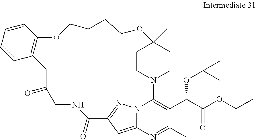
C1(=O)C2=NN3C(=C2)N=C(C)C(C(C(OCC)=O)OC(C)(C)C)=C3N2CCC(C)(CC2)OCCCCOC2=C(CC(=O)CN1)C=CC=C2
